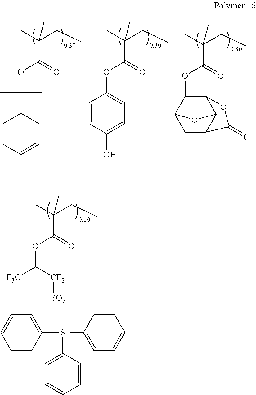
CC(CC)(C)C(=O)OC1=CC=C(O)C=C1.CC(CC)(C)C(=O)OC(C)(C)C1CCC(C)=CC1.CC(CC)(C)C(=O)OC1C2C3C(CC1O3)C(=O)O2.CC(CC)(C)C(=O)OC([F3C])[CF2][SO3-].C1([S+](C2=CC=CC=C2)C2=CC=CC=C2)=CC=CC=C1
